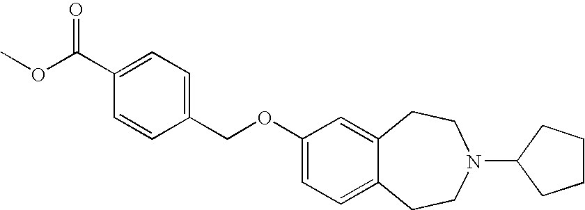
C1=CC(COC2=CC=C3C(=C2)CCN(C2CCCC2)CC3)=CC=C1C(OC)=O
